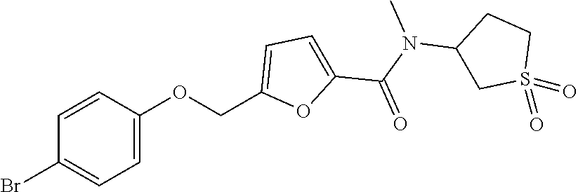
C1=C(OCC2=CC=C(C(N(C)C3CS(=O)(=O)CC3)=O)O2)C=CC(Br)=C1
